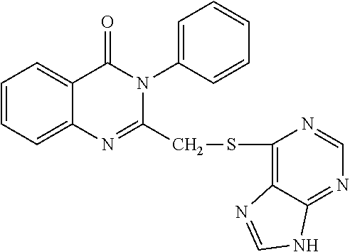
C1=CC=C2C(=C1)C(=O)N(C1=CC=CC=C1)C(CSC1=C3C(=NC=N1)NC=N3)=N2
